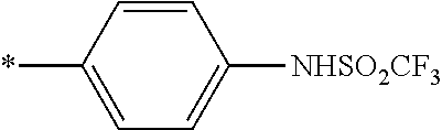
C1=C(*)C=CC([NHSO2CF3])=C1
